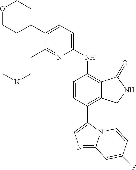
N1=C2N(C(C3=C4C(=C(NC5=CC=C(C6CCOCC6)C(CCN(C)C)=N5)C=C3)C(=O)NC4)=C1)C=CC(F)=C2
